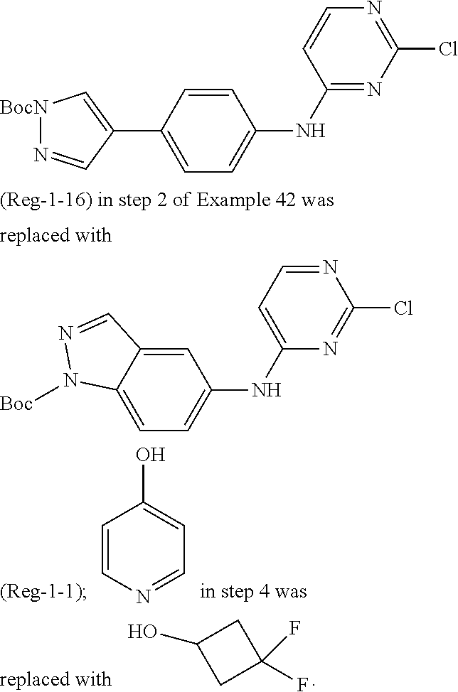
C1(O)CC(F)(F)C1.C1=CN=CC=C1O.C1=C(C2=C[BocN]N=C2)C=CC(NC2=NC(Cl)=NC=C2)=C1.C1=C2C(=CC(NC3=CC=NC(Cl)=N3)=C1)C=NN2[Boc]
